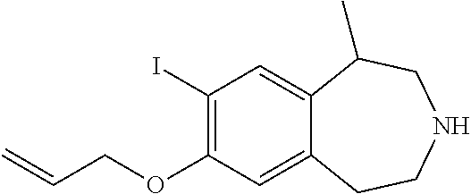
C1(I)=C(OCC=C)C=C2C(=C1)C(C)CNCC2
